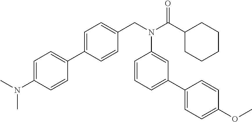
C1=C(C2=CC=C(N(C)C)C=C2)C=CC(CN(C(C2CCCCC2)=O)C2=CC(C3=CC=C(OC)C=C3)=CC=C2)=C1
